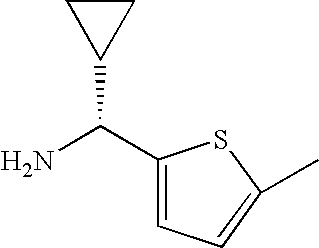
C1(C(N)C2CC2)=CC=C(C)S1
